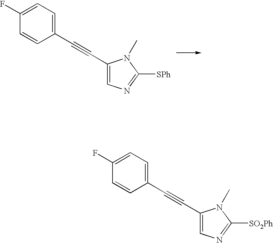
C1(F)=CC=C(C#CC2=CN=C([SPh])N2C)C=C1.C1(F)=CC=C(C#CC2=CN=C([SO2Ph])N2C)C=C1
